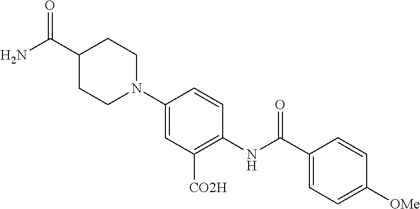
N1(C2=CC([CO2H])=C(NC(C3=CC=C([OMe])C=C3)=O)C=C2)CCC(C(N)=O)CC1
